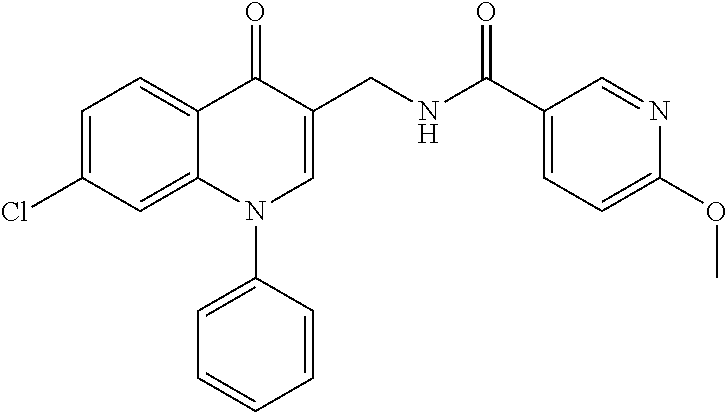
C1=C(Cl)C=C2C(=C1)C(=O)C(CNC(C1=CC=C(OC)N=C1)=O)=CN2C1=CC=CC=C1
